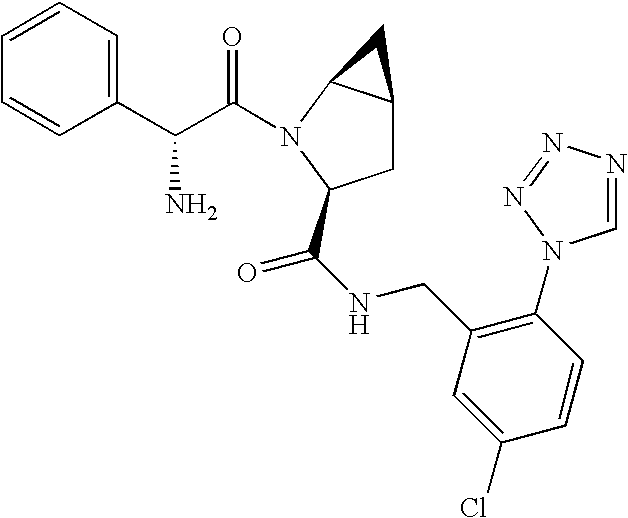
C1(C(C(=O)N2C3C(CC2C(NCC2=C(N4C=NN=N4)C=CC(Cl)=C2)=O)C3)N)=CC=CC=C1
